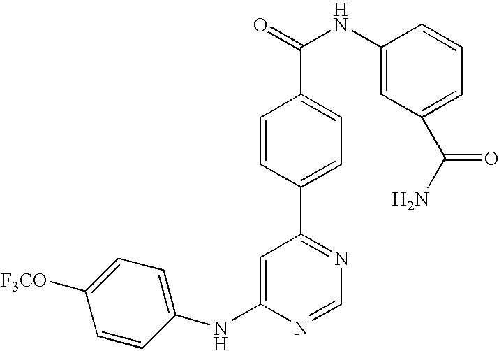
C1(NC2=CC(C3=CC=C(C(=O)NC4=CC(C(N)=O)=CC=C4)C=C3)=NC=N2)=CC=C([F3CO])C=C1
